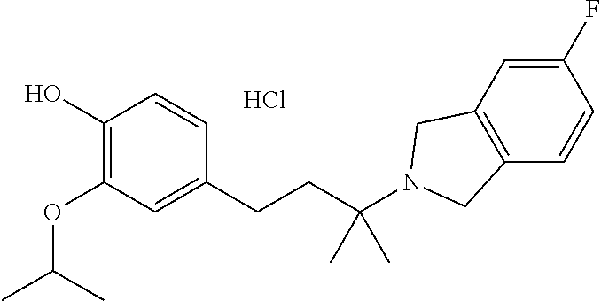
C1=C(F)C=CC2=C1CN(C(CCC1=CC(OC(C)C)=C(O)C=C1)(C)C)C2.Cl
